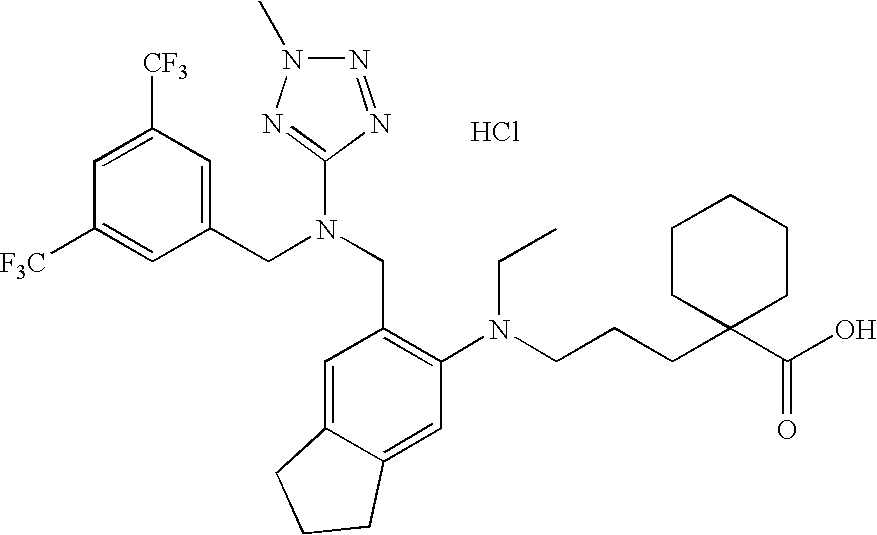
C1=C([CF3])C=C(CN(CC2=C(N(CCCC3(C(O)=O)CCCCC3)CC)C=C3C(=C2)CCC3)C2=NN(C)N=N2)C=C1[F3C].Cl
